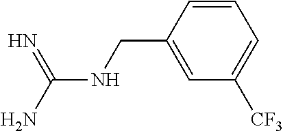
C(NCC1=CC([CF3])=CC=C1)(N)=N
